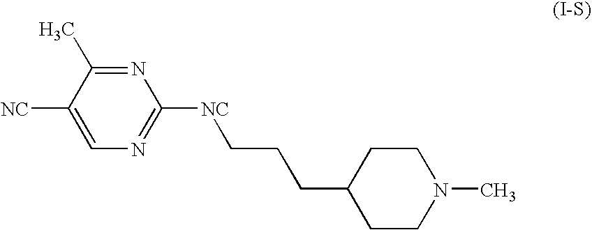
C1([NC]CCCC2CCN(C)CC2)=NC=C([NC])C(C)=N1
